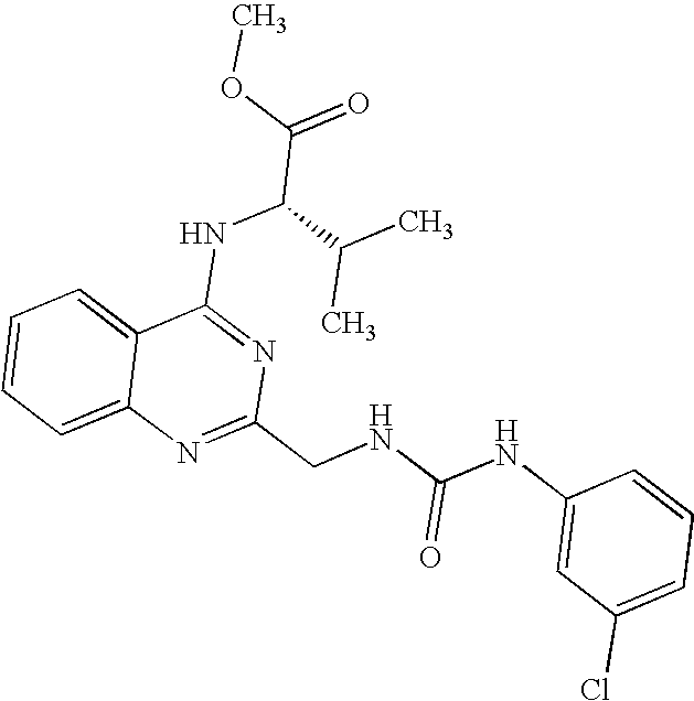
C12=CC=CC=C1N=C(CNC(NC1=CC(Cl)=CC=C1)=O)N=C2NC(C(=O)OC)C(C)C
